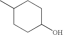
C1(C)CCC(O)CC1
